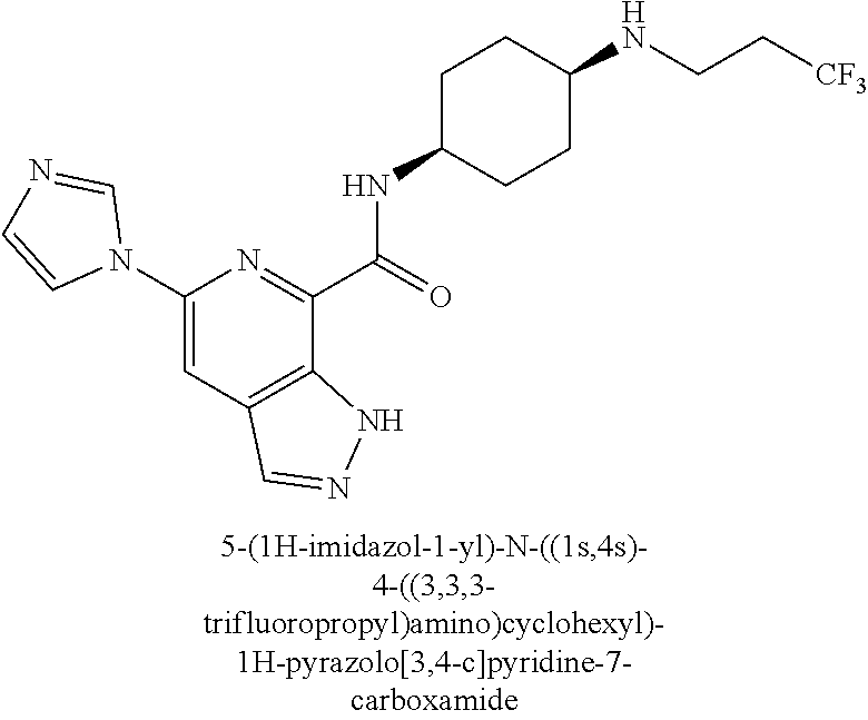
C1(N2C=NC=C2)=CC2=C(C(C(NC3CCC(NCC[CF3])CC3)=O)=N1)NN=C2
